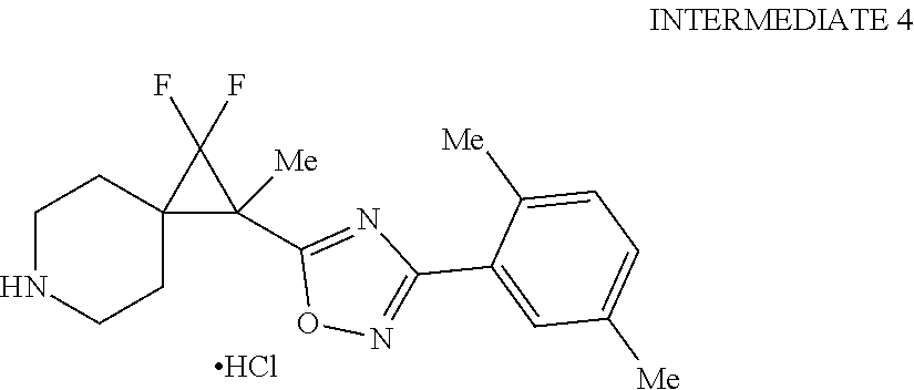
C1NCCC2(C1)C(C1=NC(C3=CC([Me])=CC=C3[Me])=NO1)([Me])C2(F)F.Cl
